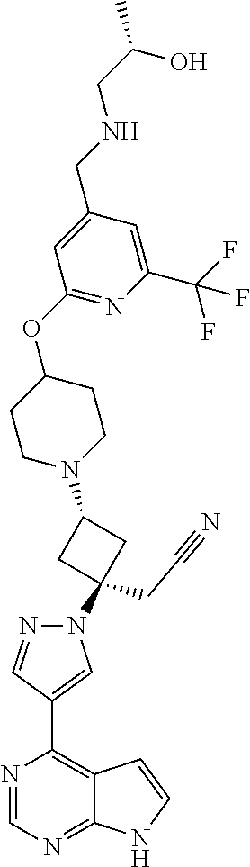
C1(C2=C3C(=NC=N2)NC=C3)=CN(C2(CC#N)CC(N3CCC(OC4=NC(C(F)(F)F)=CC(CNCC(O)C)=C4)CC3)C2)N=C1
